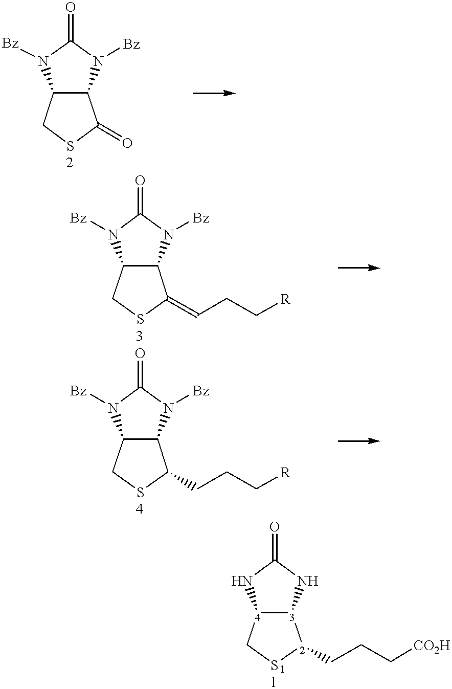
C12C(CSC1=O)N([Bz])C(=O)N2[Bz].C12C(CSC1=CCC[R])N([Bz])C(=O)N2[Bz].C12C(CSC1CCC[R])N([Bz])C(=O)N2[Bz].[3]12[4](CS[2]1CCC[CO2H])NC(=O)N2
